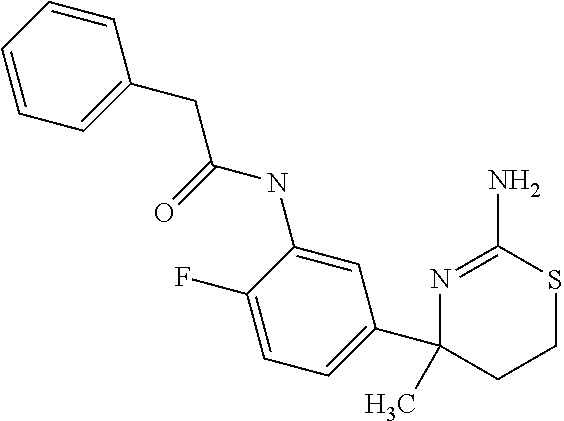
C(C(NC1=CC(C2(C)CCSC(N)=N2)=CC=C1F)=O)C1=CC=CC=C1
